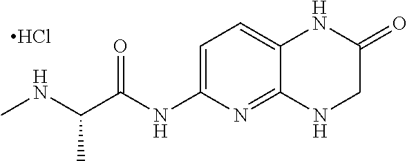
O=C(NC1=CC=C2C(=N1)NCC(=O)N2)C(C)NC.Cl
